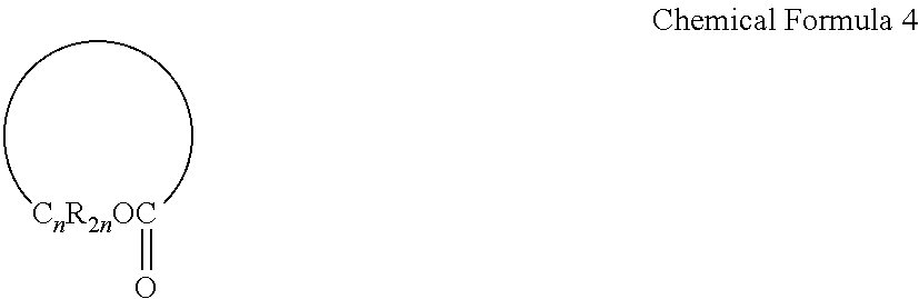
[CnR2nOC]=O
